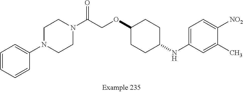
C1=CC=CC(N2CCN(C(COC3CCC(NC4=CC=C([NO2])C(C)=C4)CC3)=O)CC2)=C1
